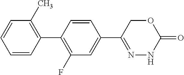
C1=CC=CC(C2=C(F)C=C(C3=NNC(=O)OC3)C=C2)=C1C
